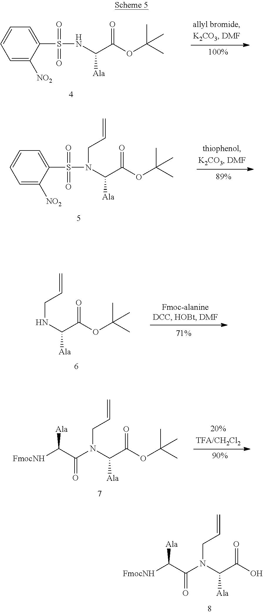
N(C(C(O)=O)[Ala])(CC=C)C(=O)C([Ala])[FmocNH].C1(S(=O)(=O)NC(C(OC(C)(C)C)=O)[Ala])=CC=CC=C1[NO2].C1(S(=O)(=O)N(C(C(OC(C)(C)C)=O)[Ala])CC=C)=CC=CC=C1[NO2].N(C(C(OC(C)(C)C)=O)[Ala])CC=C.N(C(C(OC(C)(C)C)=O)[Ala])(CC=C)C(=O)C([Ala])[FmocNH]
